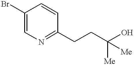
C1(Br)=CN=C(CCC(O)([Me])[Me])C=C1
